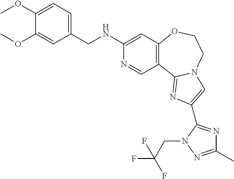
C1(NCC2=CC=C(OC)C(OC)=C2)=CC2=C(C=N1)C1=NC(C3=NC(C)=NN3CC(F)(F)F)=CN1CCO2
